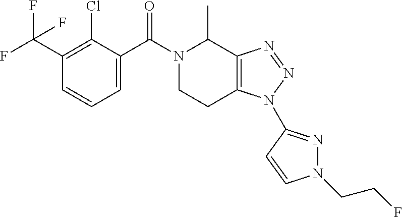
N1(C(C2=CC=CC(C(F)(F)F)=C2Cl)=O)CCC2=C(C1C)N=NN2C1=NN(CCF)C=C1
